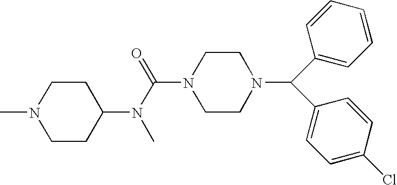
C1CC(N(C(=O)N2CCN(C(C3=CC=CC=C3)C3=CC=C(Cl)C=C3)CC2)C)CCN1C
